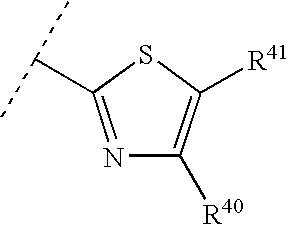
N1=C(C(C)C)SC([R41])=C1[R40]
